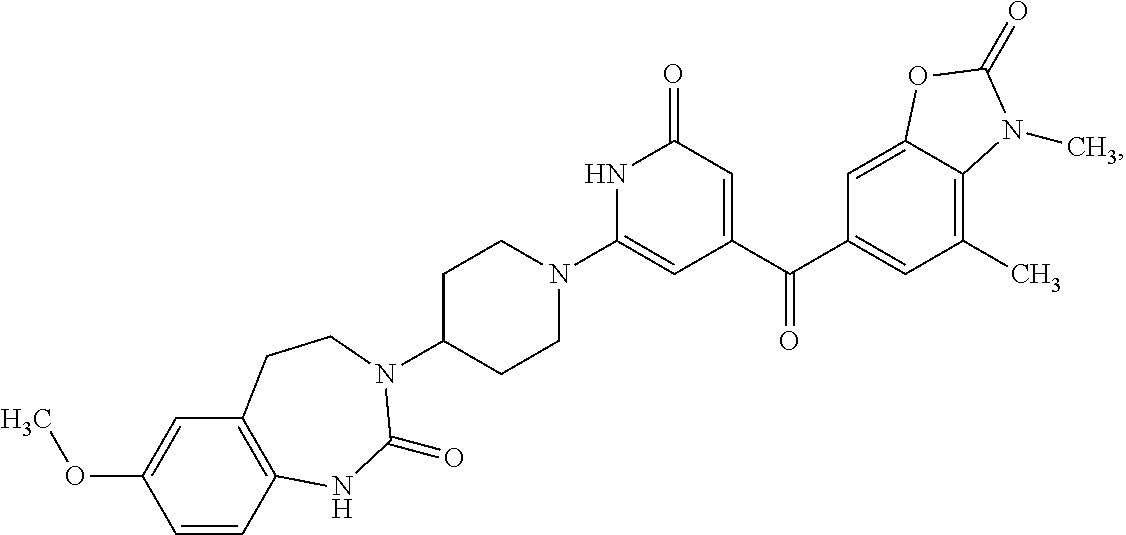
N1C(N2CCC(N3C(=O)NC4=C(C=C(OC)C=C4)CC3)CC2)=CC(C(C2=CC(C)=C3C(=C2)OC(=O)N3C)=O)=CC1=O
